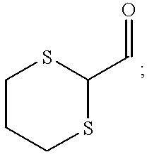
C1(C=O)SCCCS1
